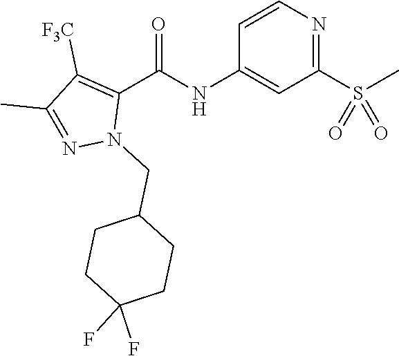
C1=CN=C(S(C)(=O)=O)C=C1NC(C1=C([F3C])C(C)=NN1CC1CCC(F)(F)CC1)=O
